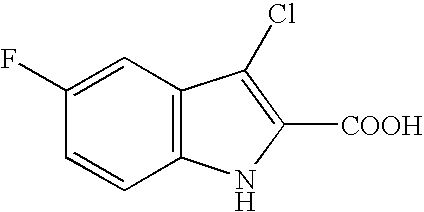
C1(F)=CC2=C(C=C1)NC([COOH])=C2Cl
